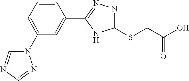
C1(N2C=NC=N2)=CC=CC(C2=NN=C(SCC(O)=O)N2)=C1
